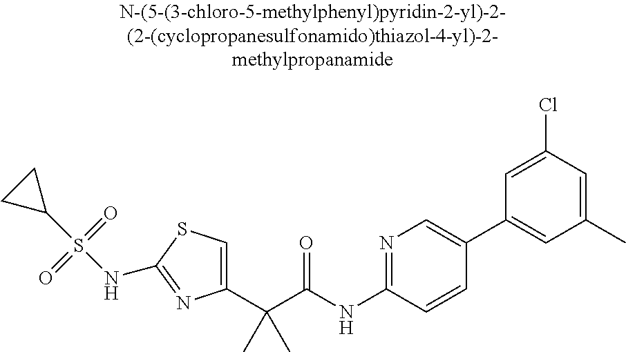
C1(C(C(NC2=NC=C(C3=CC(C)=CC(Cl)=C3)C=C2)=O)(C)C)=CSC(NS(C2CC2)(=O)=O)=N1
